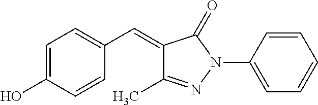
C1=C(O)C=CC(C=C2C(C)=NN(C3=CC=CC=C3)C2=O)=C1
